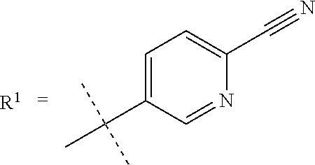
C1=C(C(C)(C)C)C=NC(C#N)=C1.[R1]
